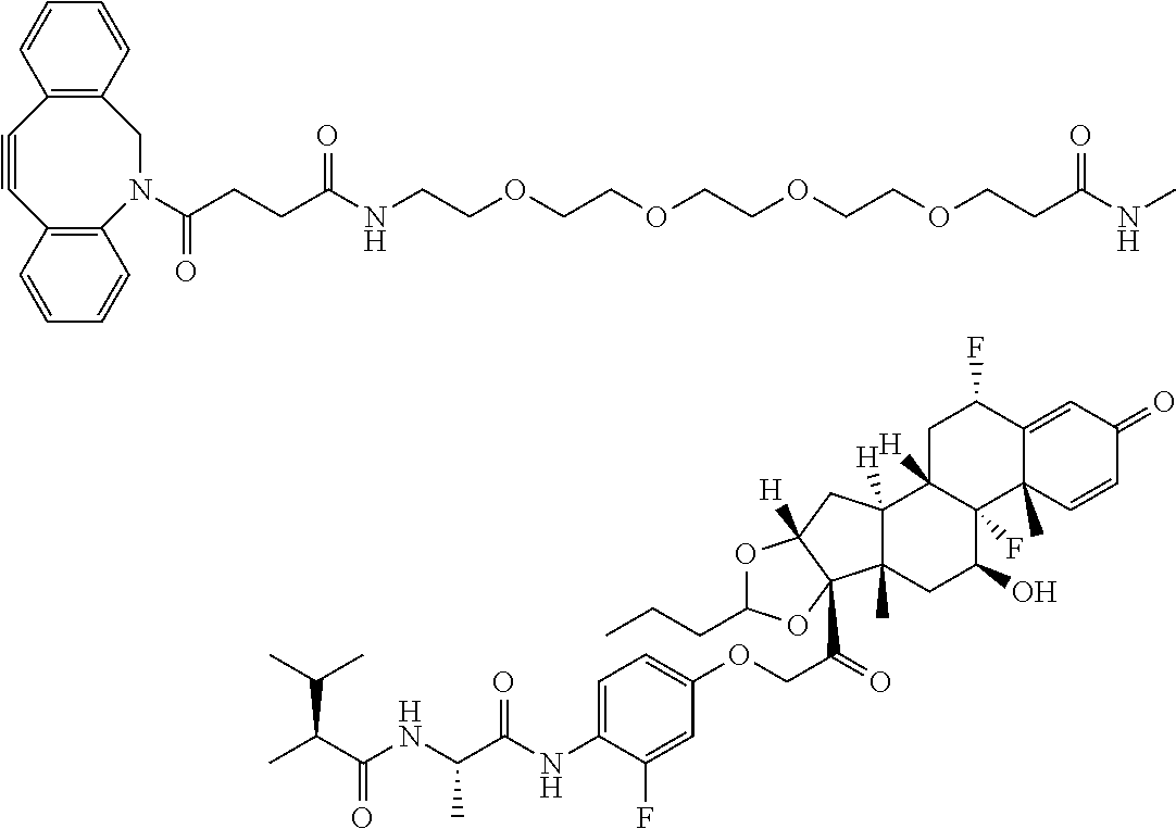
C(CCC(NCCOCCOCCOCCOCCC(NC)=O)=O)(=O)N1C2=C(C=CC=C2)C#CC2=C(C1)C=CC=C2.CC(C(NC(C(NC1=CC=C(OCC(=O)C23OC(CCC)OC2([H])CC2([H])C3(C)CC(O)C3(F)C2([H])CC(F)C2=CC(=O)C=CC32C)C=C1F)=O)C)=O)C(C)C
